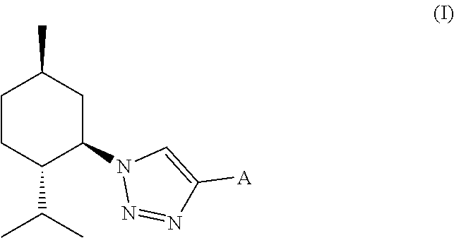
C1CC(C(C)C)C(N2N=NC([A])=C2)CC1C
